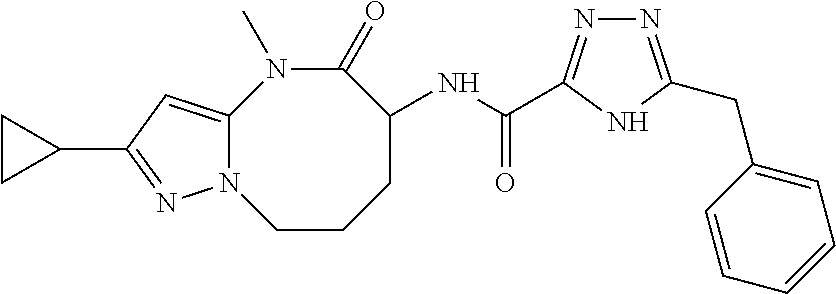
C12=CC(C3CC3)=NN1CCCC(NC(=O)C1=NN=C(CC3=CC=CC=C3)N1)C(=O)N2C
